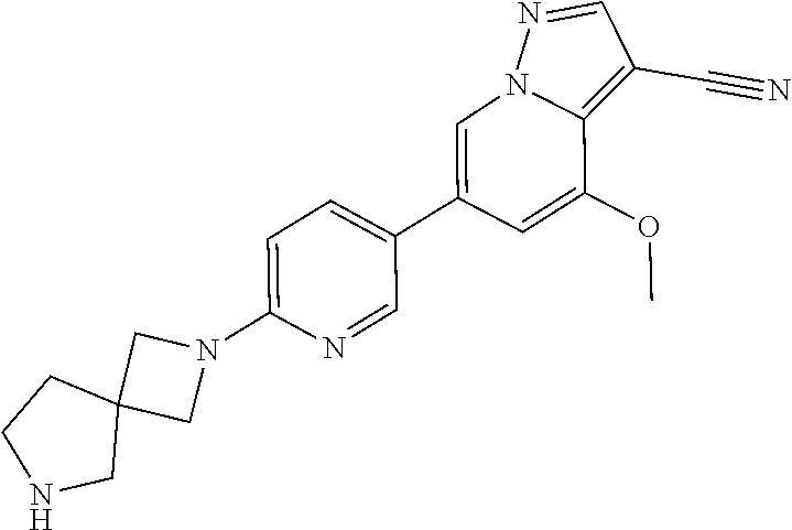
C1(C2=CN3C(=C(C#N)C=N3)C(OC)=C2)=CC=C(N2CC3(C2)CCNC3)N=C1
